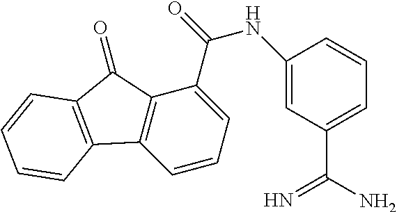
C1=CC=C(C(NC2=CC(C(=N)N)=CC=C2)=O)C2=C1C1=C(C2=O)C=CC=C1
